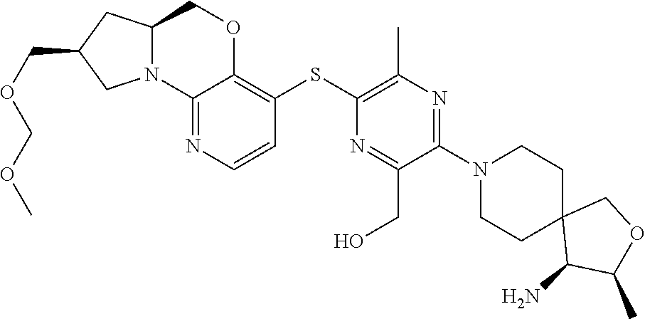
C1(N)C(C)OCC12CCN(C1=NC(C)=C(SC3=C4OCC5CC(COCOC)CN5C4=NC=C3)N=C1CO)CC2
